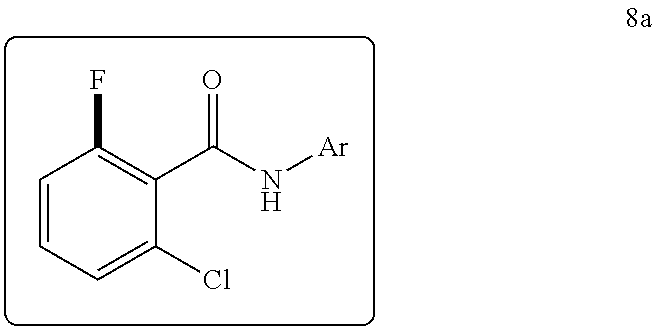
C1=CC=C(Cl)C(C(N[Ar])=O)=C1F
